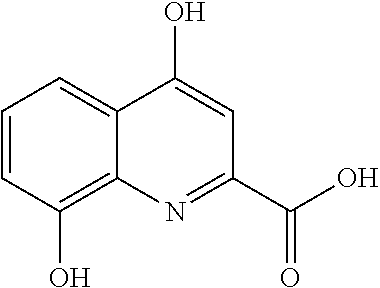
C1=CC(O)=C2C(=C1)C(O)=CC(C(O)=O)=N2
